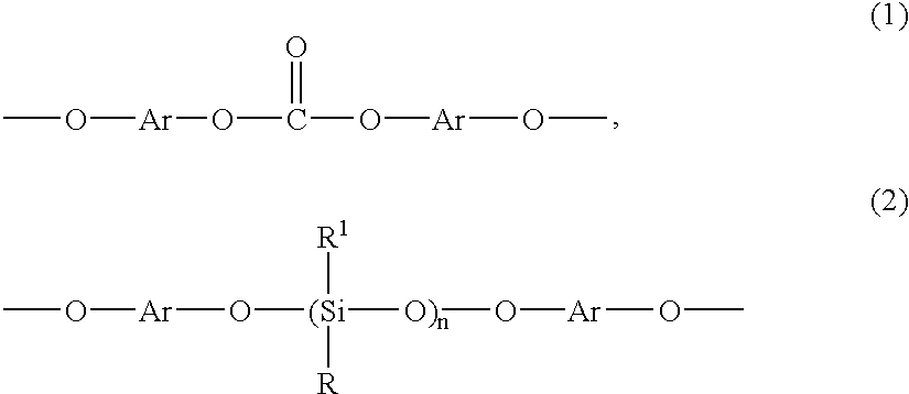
O([Ar]OC(O[Ar]OC)=O)C.O([(Si]([O)n]O[Ar]OC)([R])[R1])[Ar]OC
